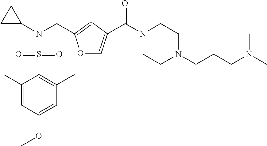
O1C=C(C(N2CCN(CCCN(C)C)CC2)=O)C=C1CN(C1CC1)S(=O)(=O)C1=C(C)C=C(OC)C=C1C
